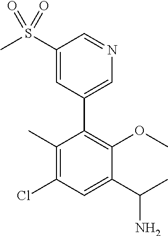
C1(C)=C(Cl)C=C(C(N)C)C(OC)=C1C1=CN=CC(S(C)(=O)=O)=C1
